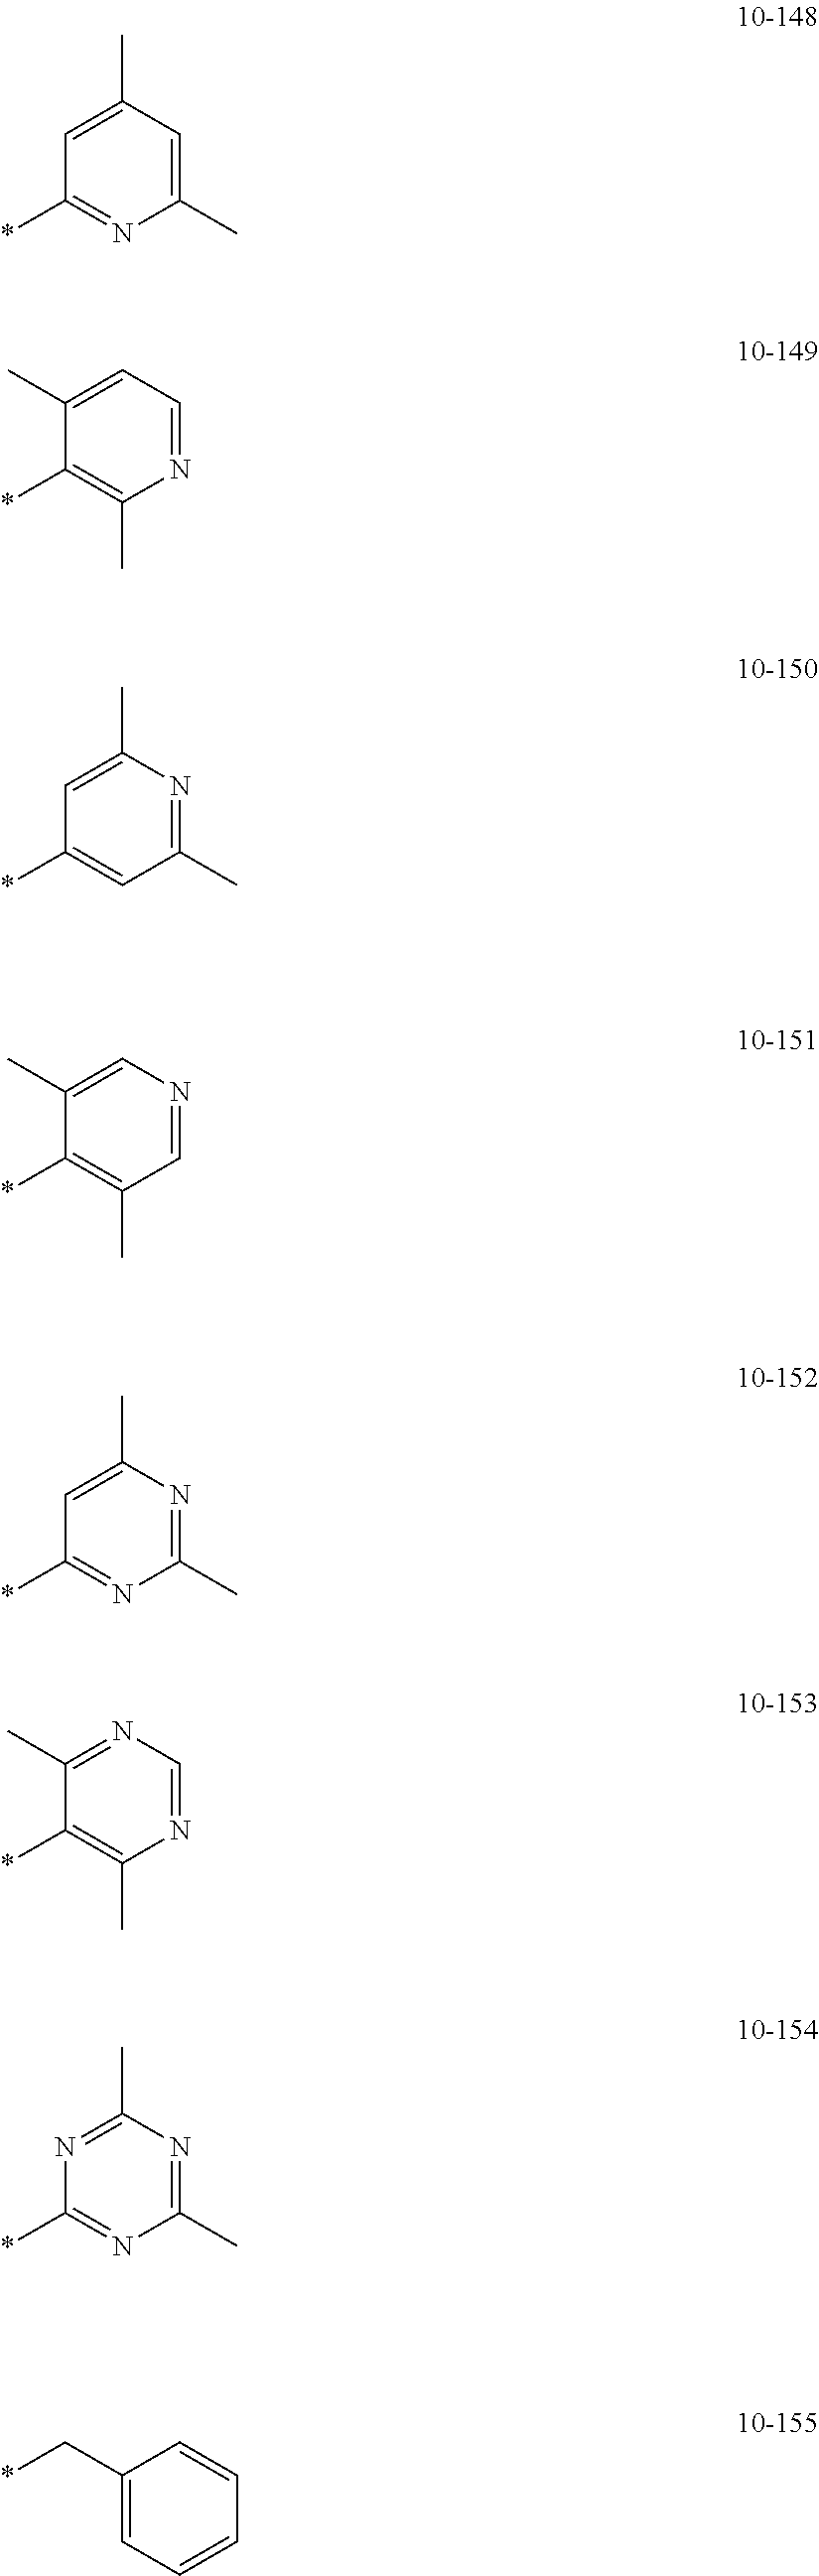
C1=C(C)C=C(C)N=C1*.C1(C)=CC=NC(C)=C1*.C1=C(C)N=C(C)C=C1*.C1(C)=CN=CC(C)=C1*.C1=C(C)N=C(C)N=C1*.C1(C)=NC=NC(C)=C1*.N1=C(C)N=C(C)N=C1*.C1(C*)=CC=CC=C1
